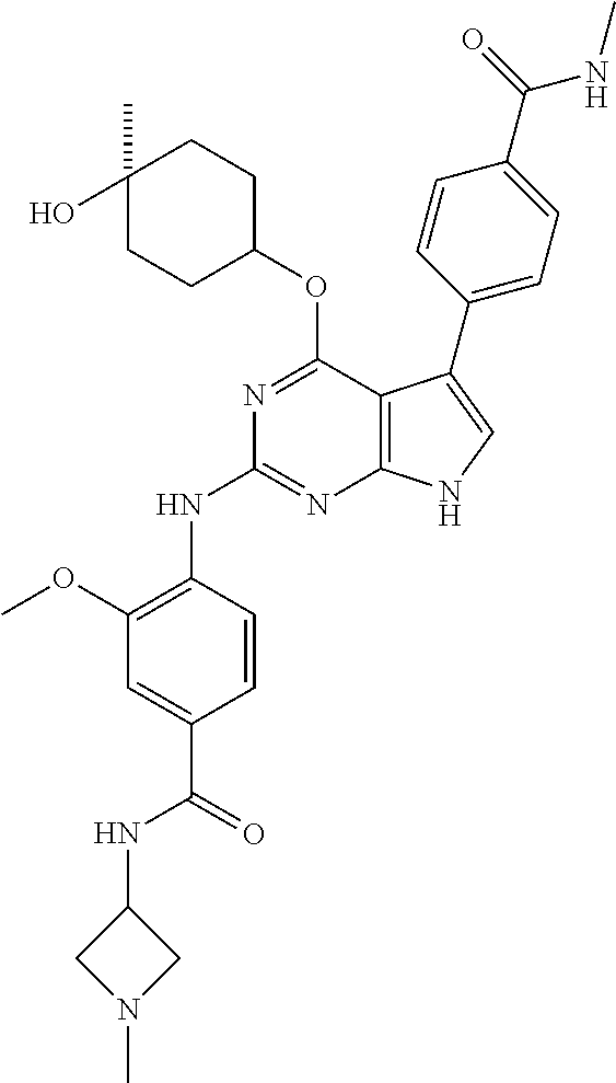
N1=C(OC2CCC(O)(C)CC2)C2=C(N=C1NC1=C(OC)C=C(C(NC3CN(C)C3)=O)C=C1)NC=C2C1=CC=C(C(=O)NC)C=C1
